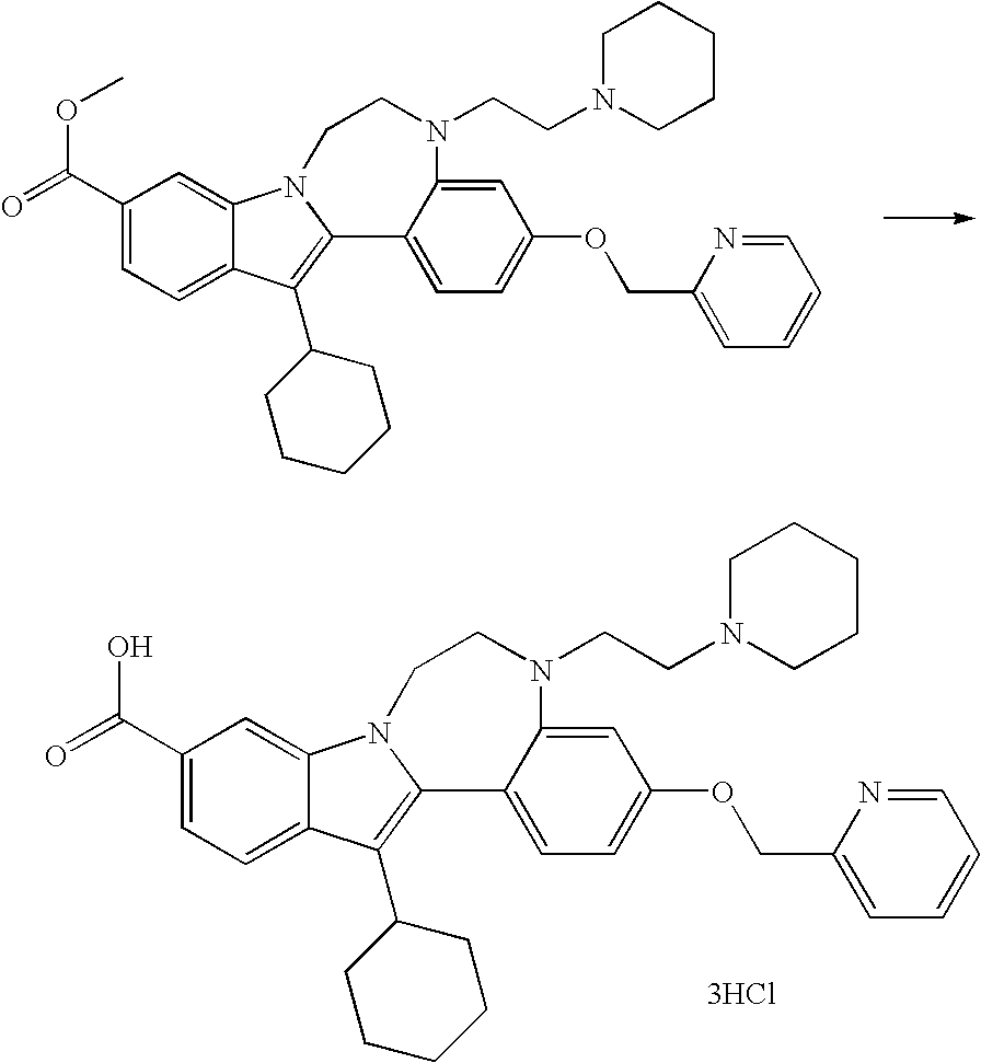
O=C(C1=CC=C2C(=C1)N1C(=C2C2CCCCC2)C2=CC=C(OCC3=CC=CC=N3)C=C2N(CCN2CCCCC2)CC1)OC.O=C(C1=CC=C2C(=C1)N1C(=C2C2CCCCC2)C2=CC=C(OCC3=CC=CC=N3)C=C2N(CCN2CCCCC2)CC1)O.[3HCl]
